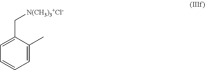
C1=C(C[N(CH3)3+Cl-])C(C)=CC=C1
